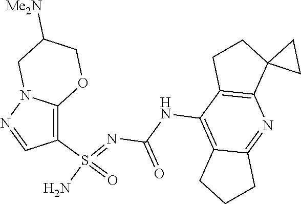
C(NC1=C2C(=NC3=C1CCC31CC1)CCC2)(N=S(N)(=O)C1=C2N(N=C1)CC([Me2N])CO2)=O
